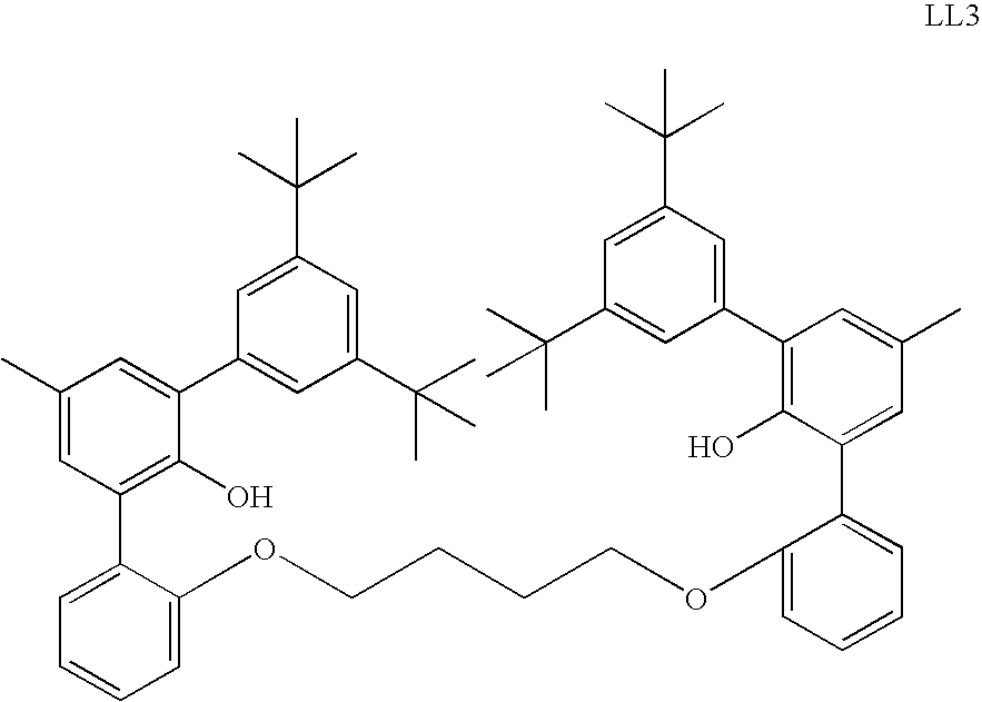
C1(C(C)(C)C)=CC(C(C)(C)C)=CC(C2=CC(C)=CC(C3=CC=CC=C3OCCCCOC3=CC=CC=C3C3=CC(C)=CC(C4=CC(C(C)(C)C)=CC(C(C)(C)C)=C4)=C3O)=C2O)=C1
